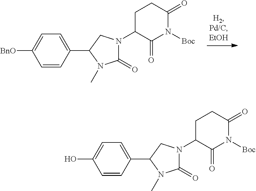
C1(=O)N(C2C(=O)N([Boc])C(=O)CC2)CC(C2=CC=C([BnO])C=C2)N1C.C1(=O)N(C2C(=O)N([Boc])C(=O)CC2)CC(C2=CC=C(O)C=C2)N1C
